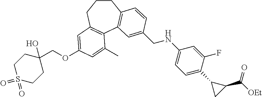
C1S(=O)(=O)CCC(O)(COC2=CC3=C(C4=C(CCC3)C=CC(CNC3=CC=C(C5CC5C(=O)[OEt])C(F)=C3)=C4)C(C)=C2)C1
